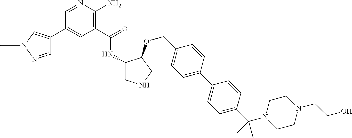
C1(C(NC2CNCC2OCC2=CC=C(C3=CC=C(C(N4CCN(CCO)CC4)(C)C)C=C3)C=C2)=O)=C(N)N=CC(C2=CN(C)N=C2)=C1
